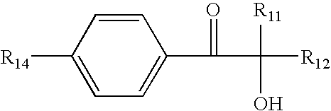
C1=CC([R14])=CC=C1C(=O)C([R12])([R11])O
